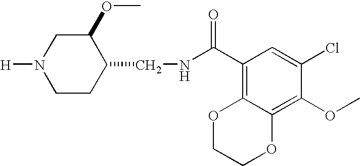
N1([H])CCC(CNC(C2=C3C(=C(OC)C(Cl)=C2)OCCO3)=O)C(OC)C1
